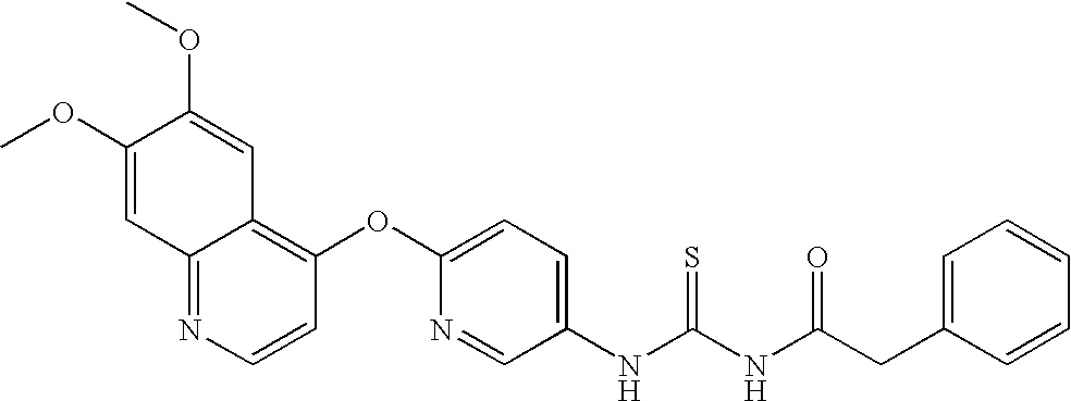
COC1=CC2=NC=CC(OC3=CC=C(NC(NC(CC4=CC=CC=C4)=O)=S)C=N3)=C2C=C1OC
